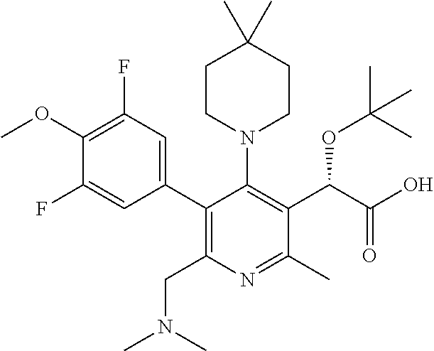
C1(C2=C(CN(C)C)N=C(C)C(C(C(O)=O)OC(C)(C)C)=C2N2CCC(C)(C)CC2)=CC(F)=C(OC)C(F)=C1
